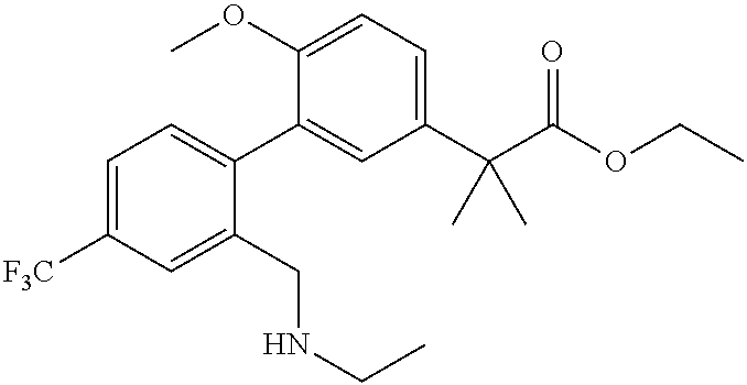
C1(OC)=CC=C(C(C(OCC)=O)(C)C)C=C1C1=CC=C([F3C])C=C1CNCC
